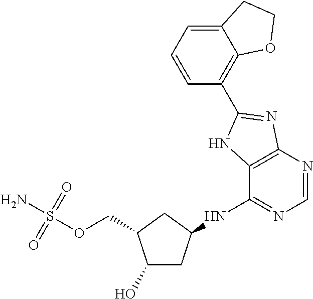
C1(O)CC(NC2=NC=NC3=C2NC(C2=C4C(=CC=C2)CCO4)=N3)CC1COS(N)(=O)=O
